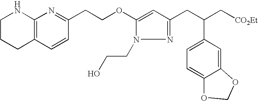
C12=C(C=CC(CCOC3=CC(CC(C[CO2Et])C4=CC=C5C(=C4)OCO5)=NN3CCO)=N1)CCCN2
